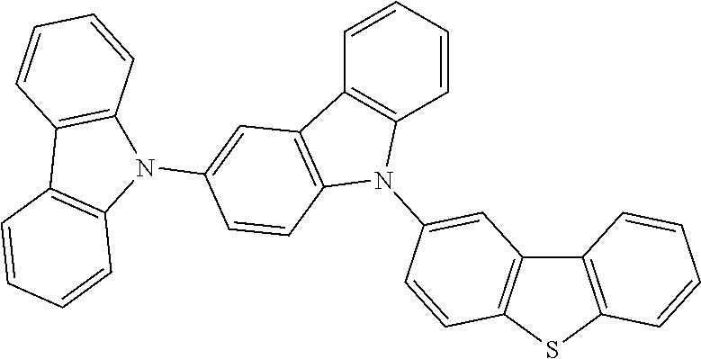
C1=CC=CC2=C1N(C1=CC3=C(C=C1)SC1=C3C=CC=C1)C1=C2C=C(N2C3=C(C4=C2C=CC=C4)C=CC=C3)C=C1
